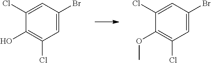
C1=C(Br)C=C(Cl)C(O)=C1Cl.C1=C(Br)C=C(Cl)C(OC)=C1Cl
